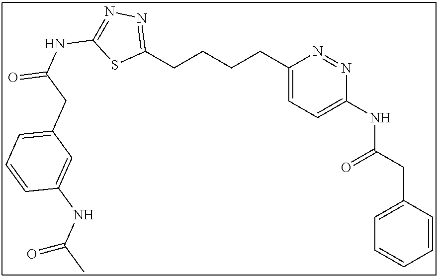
C1(CCCCC2=CC=C(NC(CC3=CC=CC=C3)=O)N=N2)=NN=C(NC(=O)CC2=CC=CC(NC(C)=O)=C2)S1
